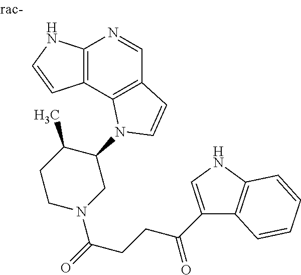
C12=C(C3=C(C=N1)C=CN3C1C(C)CCN(C(=O)CCC(C3=CNC4=C3C=CC=C4)=O)C1)C=CN2
